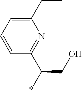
C1=CC(C(CO)*)=NC(CC)=C1
